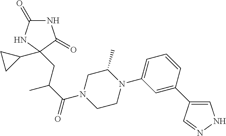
N1C(=O)NC(CC(C(=O)N2CCN(C3=CC=CC(C4=CNN=C4)=C3)C(C)C2)C)(C2CC2)C1=O
